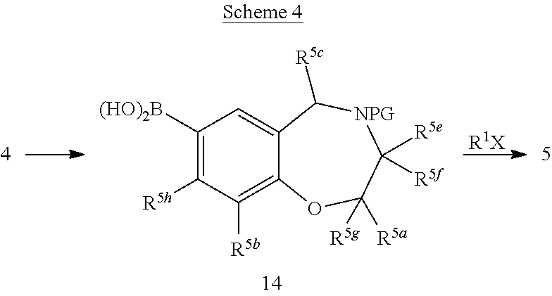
C1([(HO)2B])=C([R5h])C([R5b])=C2C(=C1)C([R5c])[NPG]C([R5e])([R5f])C([R5a])([R5g])O2.[R1X]
